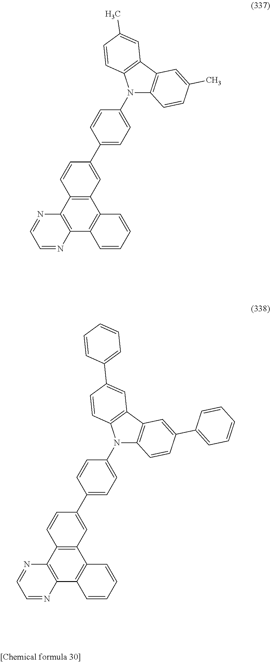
C12=C(C3=C(C4=C1C=CC=C4)N=CC=N3)C=CC(C1=CC=C(N3C4=C(C5=C3C=CC(C)=C5)C=C(C)C=C4)C=C1)=C2.C12=C(C3=C(C4=C1C=CC=C4)N=CC=N3)C=CC(C1=CC=C(N3C4=C(C5=C3C=CC(C3=CC=CC=C3)=C5)C=C(C3=CC=CC=C3)C=C4)C=C1)=C2
